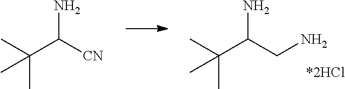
NC(CN)C(C)(C)C.NC([CN])C(C)(C)C
